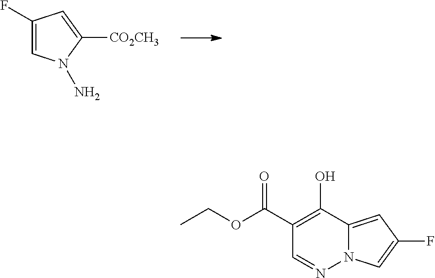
C1(F)=CN(N)C([CO2CH3])=C1.C12=CC(F)=CN1N=CC(C(OCC)=O)=C2O
